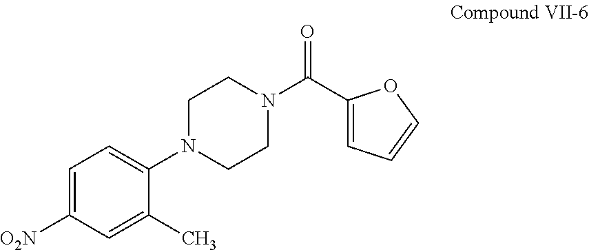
C1=C([O2N])C=C(C)C(N2CCN(C(C3=CC=CO3)=O)CC2)=C1
